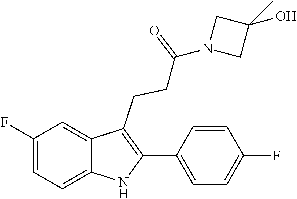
C1(C2=C(CCC(=O)N3CC(O)(C)C3)C3=CC(F)=CC=C3N2)=CC=C(F)C=C1
